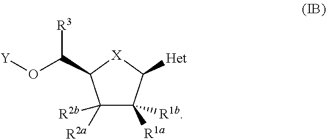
C1([R2b])([R2a])C([R1b])([R1a])C([Het])[X]C1C(O[Y])[R3]
